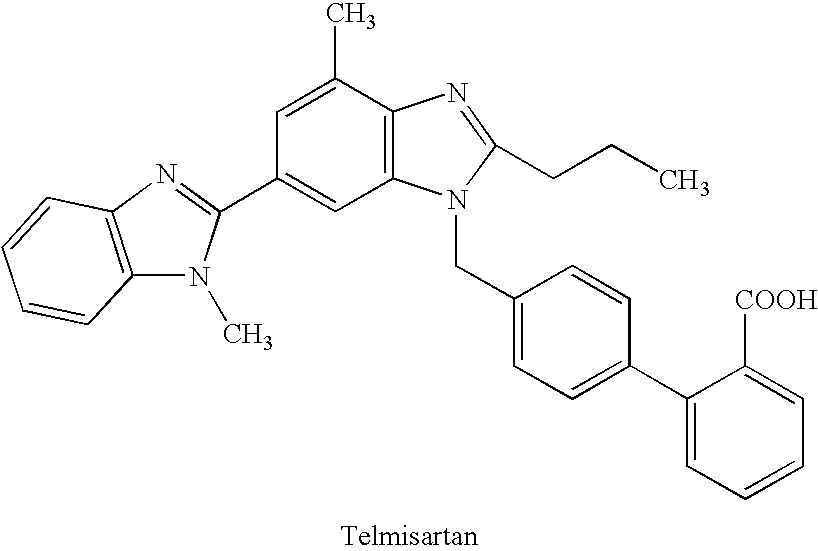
C12=C(N=C(C3=CC4=C(C(C)=C3)N=C(CCC)N4CC3=CC=C(C4=CC=CC=C4[COOH])C=C3)N1C)C=CC=C2
